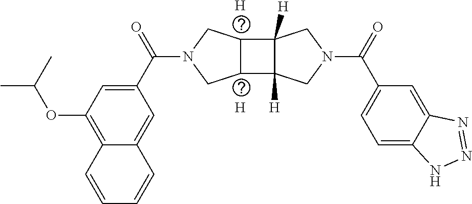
[H].[H].C1=C(C(N2CC3C(C4([H])C3([H])CN(C(C3=CC=C5C(=C3)N=NN5)=O)C4)C2)=O)C=C2C(=C1OC(C)C)C=CC=C2
